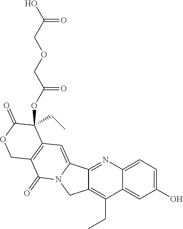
C12=CC(O)=CC=C1N=C1C3=CC4=C(C(=O)N3CC1=C2CC)COC(=O)C4(CC)OC(=O)COCC(O)=O
